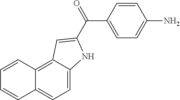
C1=C2C(=C3C(=C1)C=CC=C3)C=C(C(=O)C1=CC=C(N)C=C1)N2
